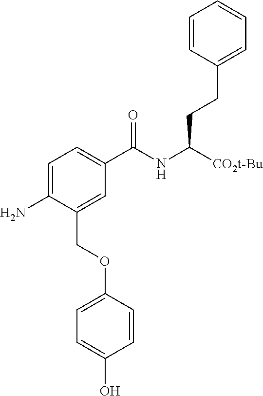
C1=CC(CCC([CO2t-Bu])NC(C2=CC=C(N)C(COC3=CC=C(O)C=C3)=C2)=O)=CC=C1
